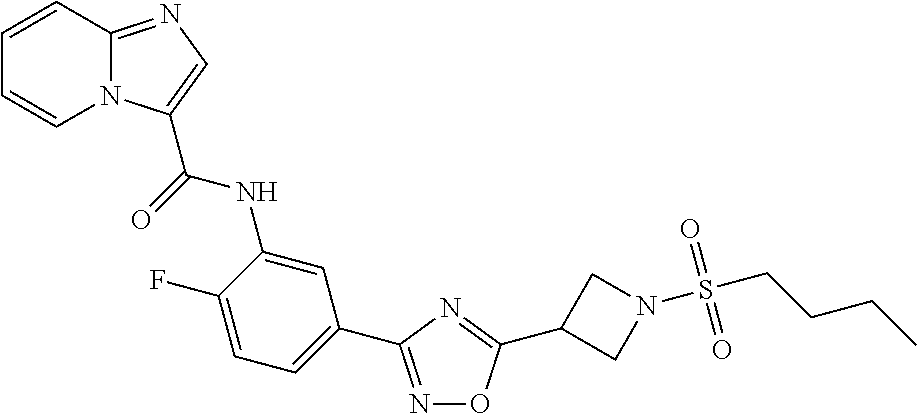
N1=C(C2=CC=C(F)C(NC(=O)C3=CN=C4N3C=CC=C4)=C2)N=C(C2CN(S(CCCC)(=O)=O)C2)O1
